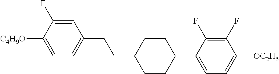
C1=C(F)C([C4H9O])=CC=C1CCC1CCC(C2=CC=C([OC2H5])C(F)=C2F)CC1
